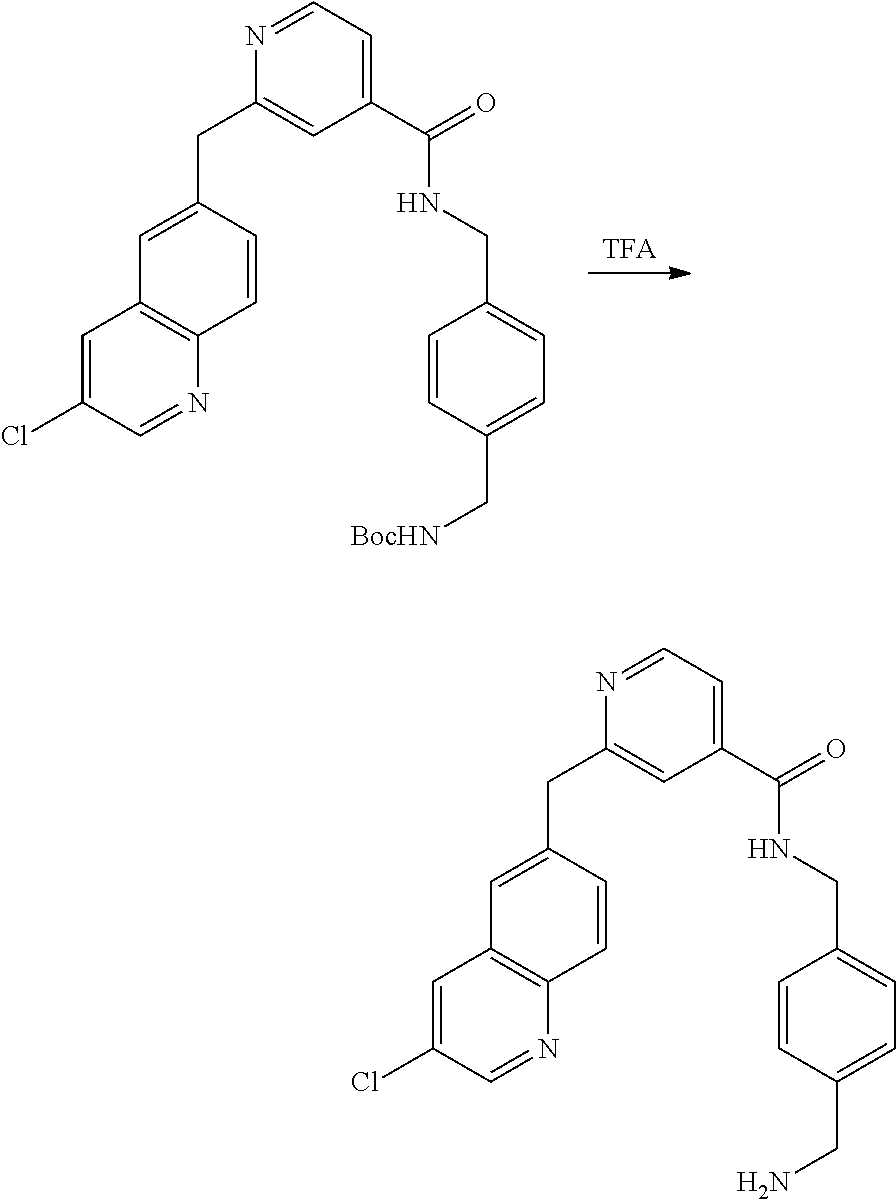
[TFA].C12=C(N=CC(Cl)=C1)C=CC(CC1=CC(C(=O)NCC3=CC=C(C[BocHN])C=C3)=CC=N1)=C2.C12=C(N=CC(Cl)=C1)C=CC(CC1=CC(C(=O)NCC3=CC=C(CN)C=C3)=CC=N1)=C2
